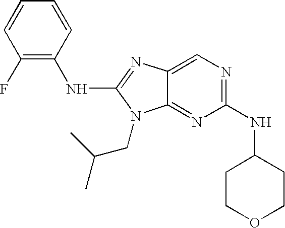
C1=CC(F)=C(NC2=NC3=CN=C(NC4CCOCC4)N=C3N2CC(C)C)C=C1
